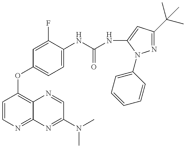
C1=CN=C2C(=C1OC1=CC=C(NC(=O)NC3=CC(C(C)(C)C)=NN3C3=CC=CC=C3)C(F)=C1)N=CC(N(C)C)=N2
